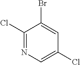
C1(Cl)=NC=C(Cl)C=C1Br
